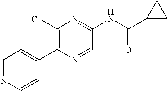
ClC1=C(C2=CC=NC=C2)N=CC(NC(C2CC2)=O)=N1
